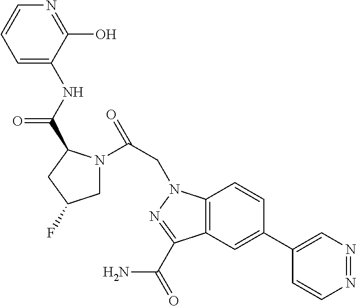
C1N(C(CN2C3=C(C(C(=O)N)=N2)C=C(C2=CN=NC=C2)C=C3)=O)C(C(NC2=CC=CN=C2O)=O)CC1F
